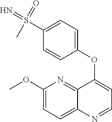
C1(OC)=CC=C2C(=N1)C(OC1=CC=C(S(=N)(C)=O)C=C1)=CC=N2
